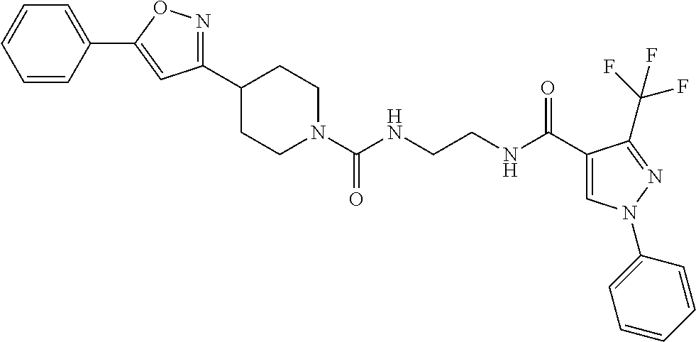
C1(C2=NOC(C3=CC=CC=C3)=C2)CCN(C(NCCNC(C2=CN(C3=CC=CC=C3)N=C2C(F)(F)F)=O)=O)CC1
